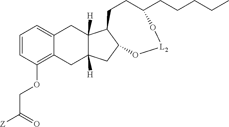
C1=CC(OCC(=O)[Z])=C2C(=C1)CC1([H])C([H])(C2)CC2C1CCC(CCCCC)O[L2]O2
